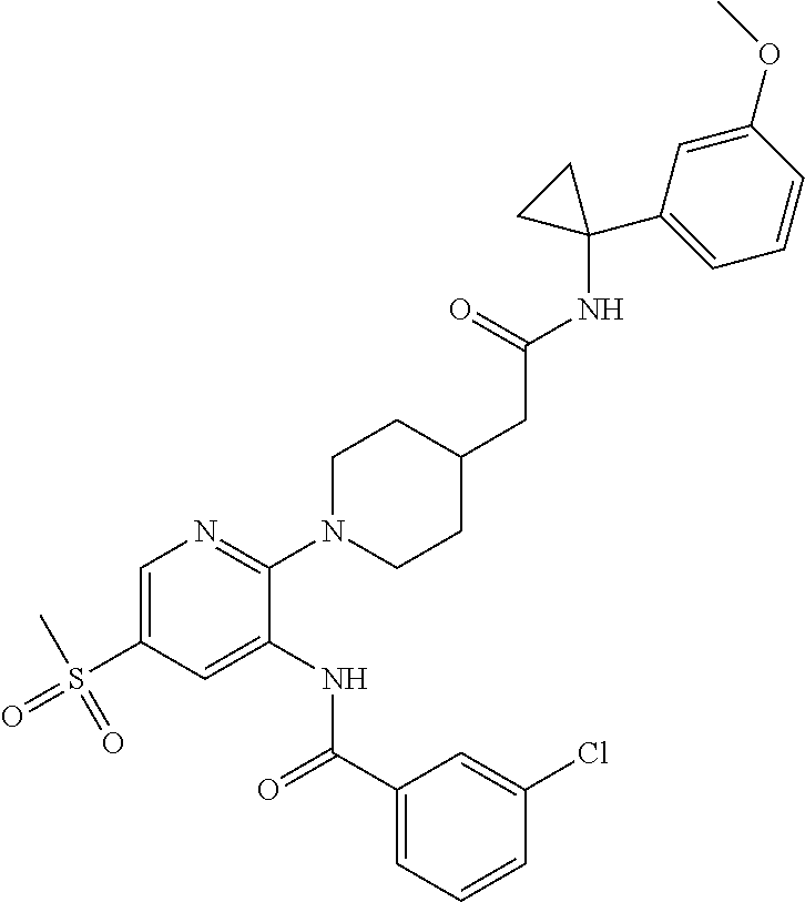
C1=C(S(C)(=O)=O)C=C(NC(C2=CC=CC(Cl)=C2)=O)C(N2CCC(CC(NC3(C4=CC=CC(OC)=C4)CC3)=O)CC2)=N1
